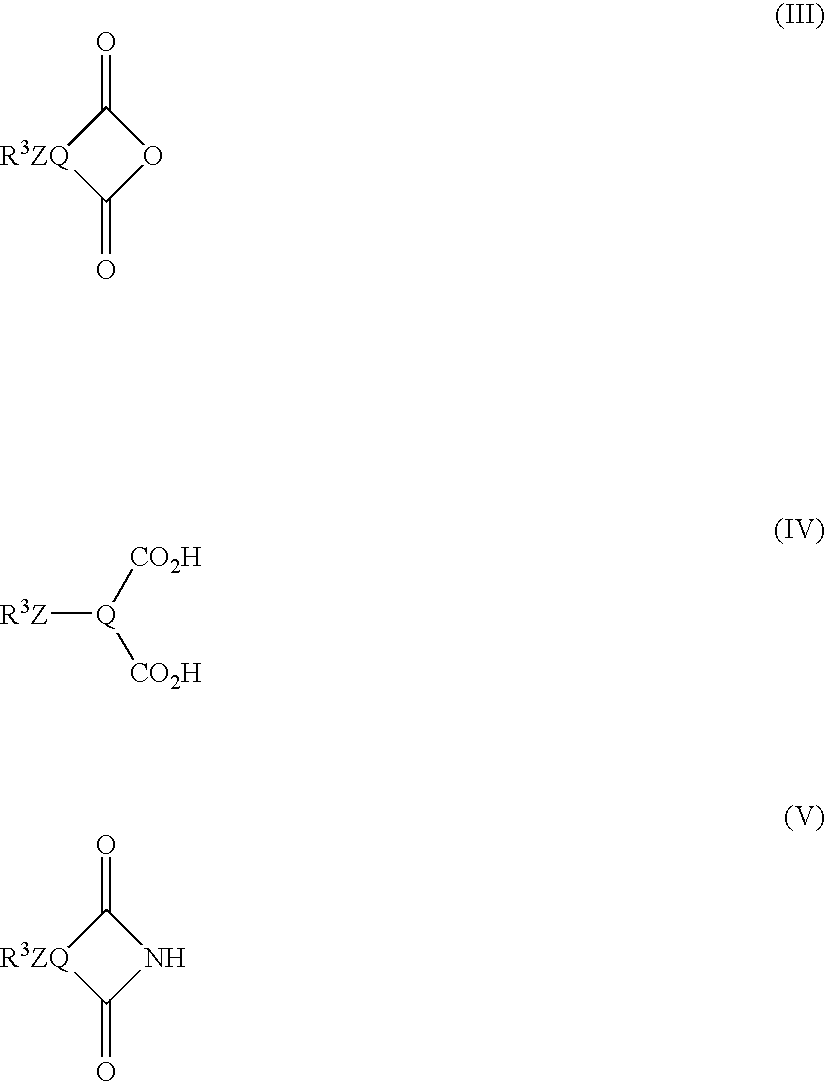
[R3Z][Q]([CO2H])[CO2H].C1(=O)[R3ZQ]C(=O)O1.C1(=O)[R3ZQ]C(=O)N1
